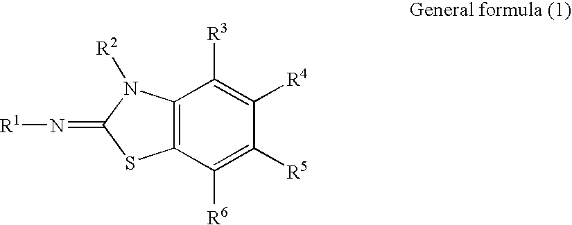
C12=C(C([R6])=C([R5])C([R4])=C1[R3])SC(=N[R1])N2[R2]
